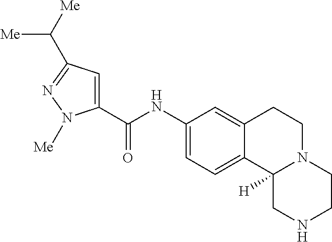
C1(C(NC2=CC=C3C(=C2)CCN2C3([H])CNCC2)=O)=CC(C([Me])[Me])=NN1[Me]
